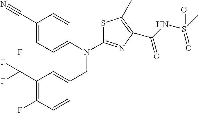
C1(C#N)=CC=C(N(C2=NC(C(NS(C)(=O)=O)=O)=C(C)S2)CC2=CC(C(F)(F)F)=C(F)C=C2)C=C1
